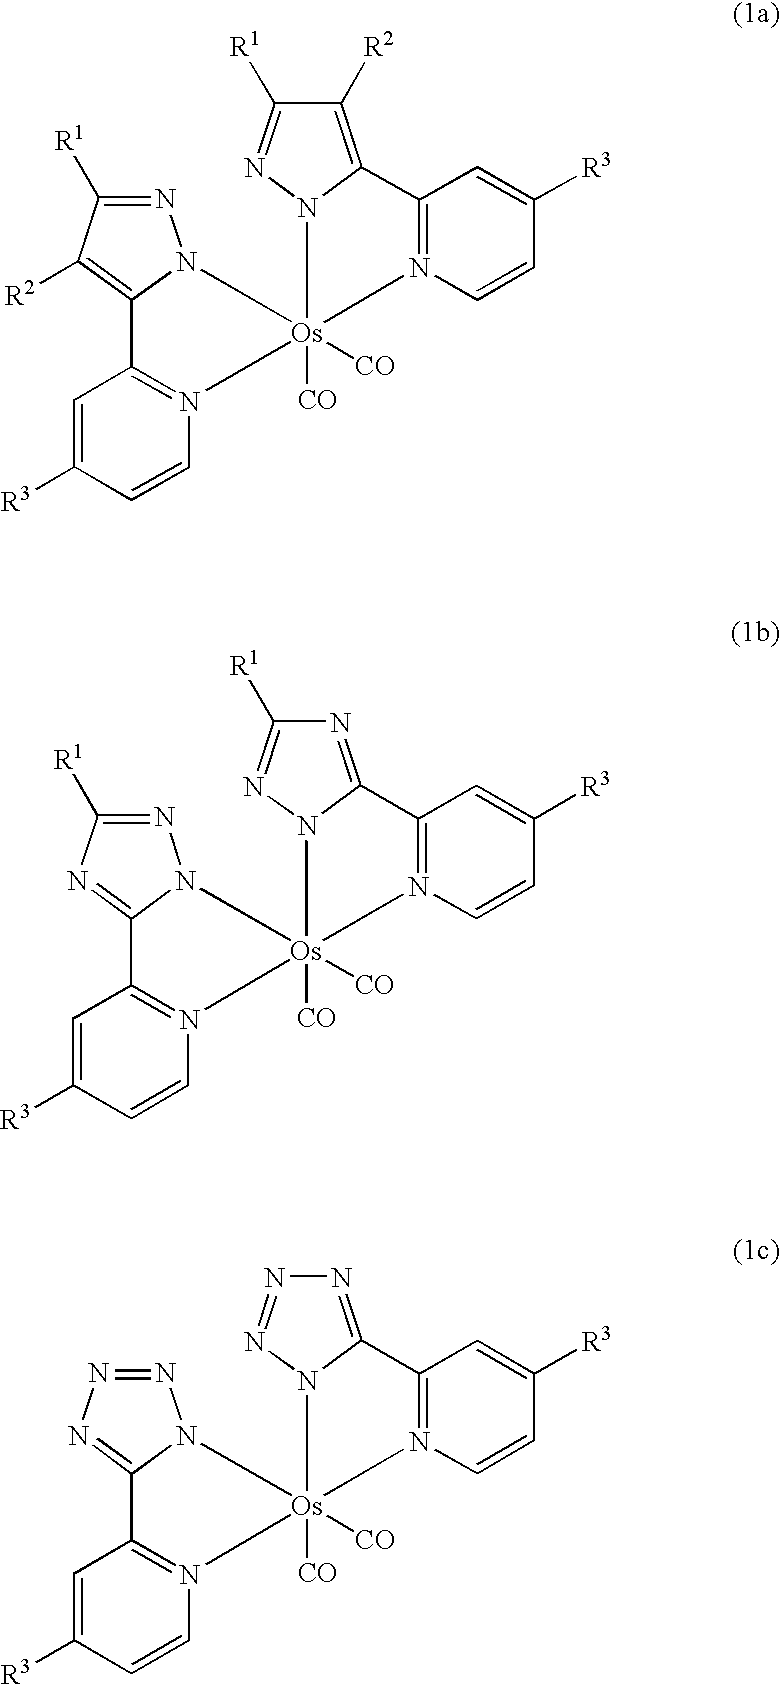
C1=C([R3])C=CN2=C1C1=C([R2])C([R1])=NN1[Os]21([CO])([CO])N2=C(C=C([R3])C=C2)C2=C([R2])C([R1])=NN21.C1=C([R3])C=CN2=C1C1=NC([R1])=NN1[Os]21([CO])([CO])N2=C(C=C([R3])C=C2)C2=NC([R1])=NN21.C1=C([R3])C=CN2=C1C1=NN=NN1[Os]21([CO])([CO])N2=C(C=C([R3])C=C2)C2=NN=NN21
